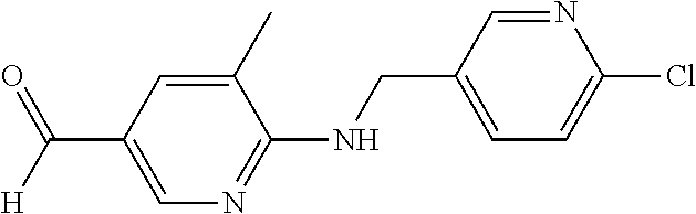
C(C1=CN=C(NCC2=CC=C(Cl)N=C2)C(C)=C1)([H])=O
